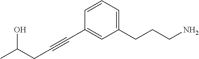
C(C#CC1=CC(CCCN)=CC=C1)C(C)O
